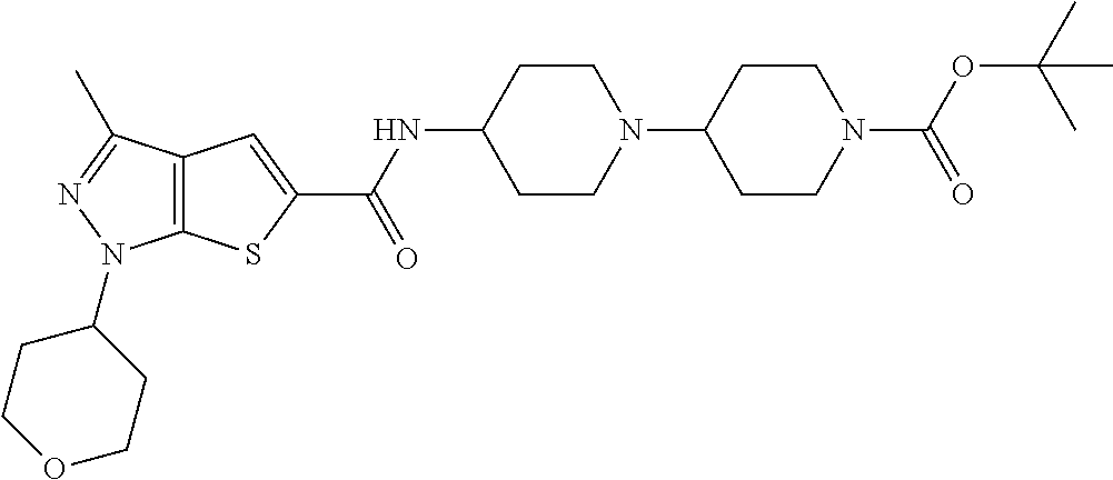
C12=C(SC(C(NC3CCN(C4CCN(C(=O)OC(C)(C)C)CC4)CC3)=O)=C1)N(C1CCOCC1)N=C2C
